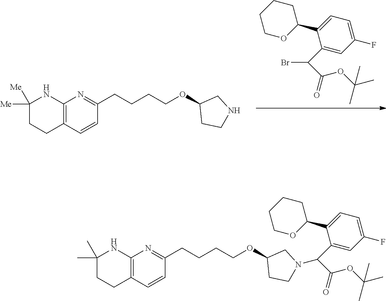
C1(C(Br)C(=O)OC(C)(C)C)=CC(F)=CC=C1C1CCCCO1.C12=C(C=CC(CCCCOC3CCNC3)=N1)CCC([Me])([Me])N2.C12=C(C=CC(CCCCOC3CCN(C(C4=CC(F)=CC=C4C4CCCCO4)C(=O)OC(C)(C)C)C3)=N1)CCC(C)(C)N2
